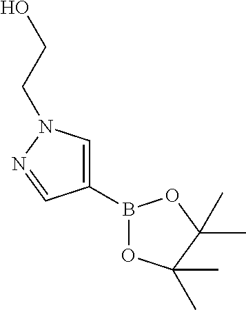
C1(B2OC(C)(C)C(C)(C)O2)=CN(CCO)N=C1
